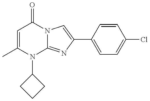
C1=C(C)N(C2CCC2)C2=NC(C3=CC=C(Cl)C=C3)=CN2C1=O
